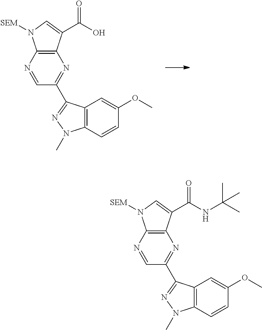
N1=CC(C2=NN(C)C3=C2C=C(OC)C=C3)=NC2=C1N([SEM])C=C2C(O)=O.N1=CC(C2=NN(C)C3=C2C=C(OC)C=C3)=NC2=C1N([SEM])C=C2C(NC(C)(C)C)=O
